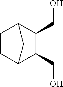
C1(CO)C(CO)C2C=CC1C2
